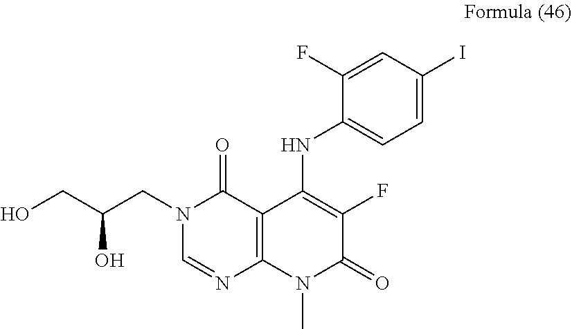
OCC(CN1C=NC2=C(C1=O)C(NC1=CC=C(I)C=C1F)=C(F)C(=O)N2C)O
